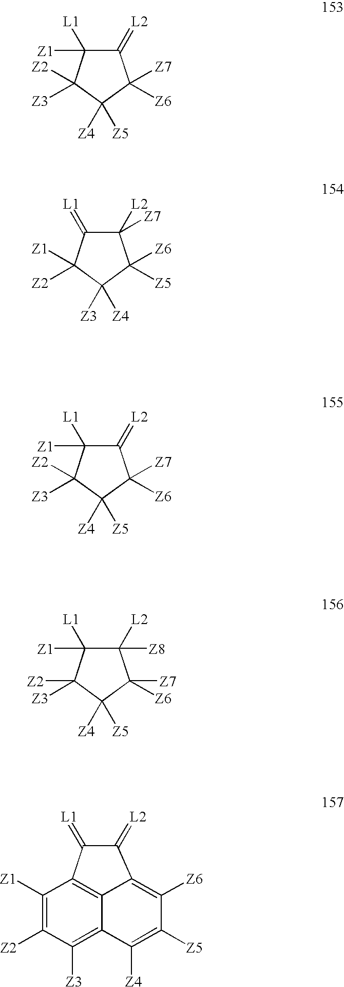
C1(=[L2])C([Z1])([L1])C([Z2])([Z3])C([Z4])([Z5])C1([Z7])[Z6].C1(=[L1])C([Z7])([L2])C([Z6])([Z5])C([Z4])([Z3])C1([Z1])[Z2].C1(=[L2])C([Z1])([L1])C([Z2])([Z3])C([Z4])([Z5])C1([Z7])[Z6].C1([L2])([Z8])C([Z1])([L1])C([Z2])([Z3])C([Z4])([Z5])C1([Z7])[Z6].C1(=[L2])C(=[L1])C2=C3C(=C([Z3])C([Z2])=C2[Z1])C([Z4])=C([Z5])C([Z6])=C13
